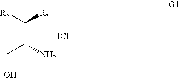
[R2]C([R3])C(N)CO.Cl
